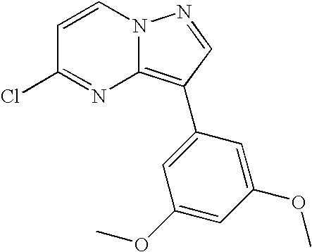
C1=CN2C(=C(C3=CC(OC)=CC(OC)=C3)C=N2)N=C1Cl
